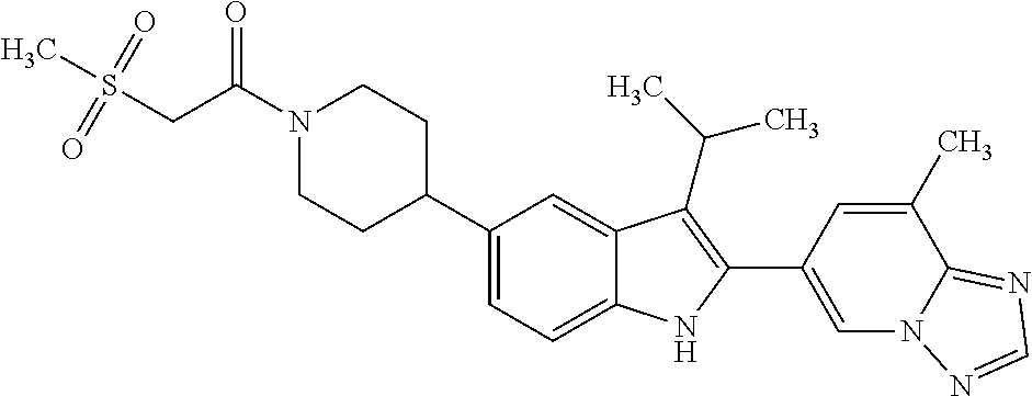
C(N1CCC(C2=CC=C3C(=C2)C(C(C)C)=C(C2=CN4C(=NC=N4)C(C)=C2)N3)CC1)(CS(C)(=O)=O)=O
